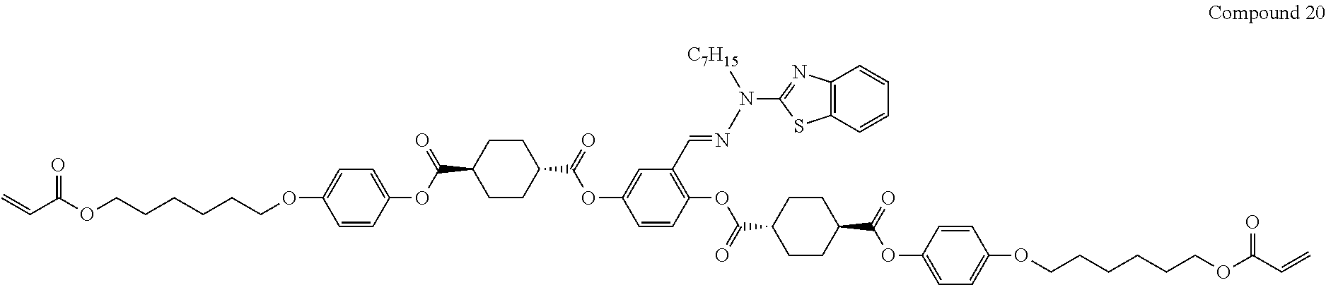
C=CC(OCCCCCCOC1=CC=C(OC(=O)C2CCC(C(=O)OC3=CC(C=NN(C4=NC5=C(S4)C=CC=C5)[C7H15])=C(OC(=O)C4CCC(C(=O)OC5=CC=C(OCCCCCCOC(C=C)=O)C=C5)CC4)C=C3)CC2)C=C1)=O
